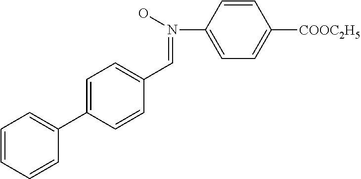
C1=CC=CC(C2=CC=C(C=N(C3=CC=C([COOC2H5])C=C3)O)C=C2)=C1
